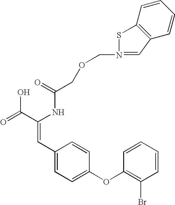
C(=O)(NC(C(=O)O)=CC1=CC=C(OC2=C(Br)C=CC=C2)C=C1)COCN1=CC2=C(C=CC=C2)S1
